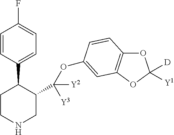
C1=CC(C2CCNCC2C(OC2=CC3=C(OC([D])([Y1])O3)C=C2)([Y3])[Y2])=CC=C1F
